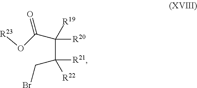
C(C([R20])([R19])C(O[R23])=O)(CBr)([R21])[R22]
